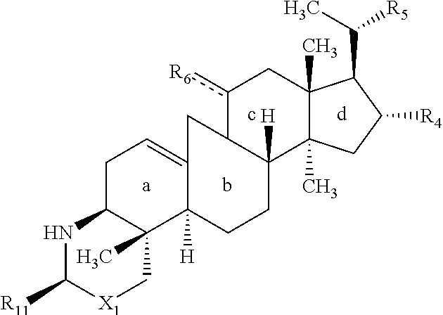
C(C1C2(C)C(C)(CC1[R4])C1([H])C(c([R6])C2)CC2=CCC3C(C)(C2([H])CC1)C[X1]C([R11])N3)([R5])C
